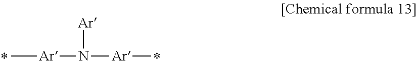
C[Ar]N([Ar]C)[Ar]
